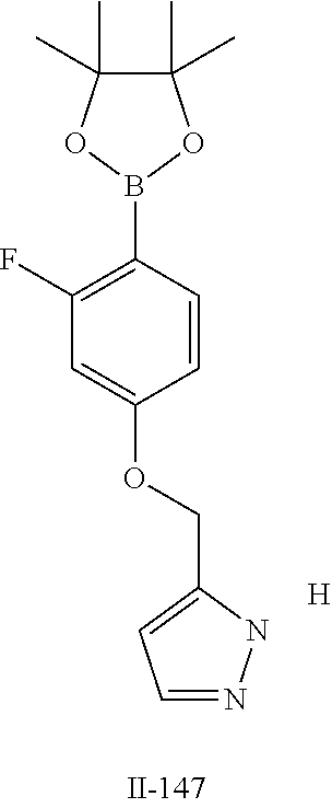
C1(B2OC(C)(C)C(C)(C)O2)=C(F)C=C(OCC2=CC=NN2)C=C1.[H]
